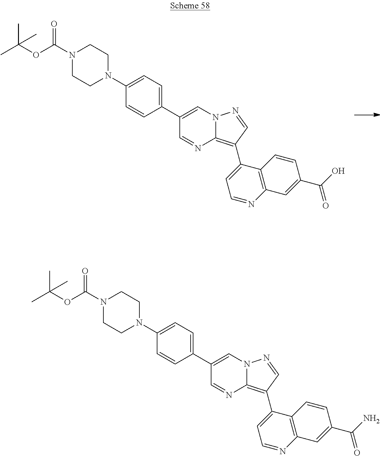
C1(C2=CC=C(N3CCN(C(OC(C)(C)C)=O)CC3)C=C2)=CN2C(=C(C3=CC=NC4=C3C=CC(C(=O)O)=C4)C=N2)N=C1.C1(C2=CC=C(N3CCN(C(OC(C)(C)C)=O)CC3)C=C2)=CN2C(=C(C3=CC=NC4=C3C=CC(C(=O)N)=C4)C=N2)N=C1
